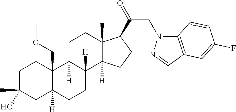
C1C(C)(O)CC2([H])C(COC)(C1)C1([H])C([H])(CC2)C2([H])C(C)(CC1)C(C(=O)CN1C3=C(C=N1)C=C(F)C=C3)CC2
